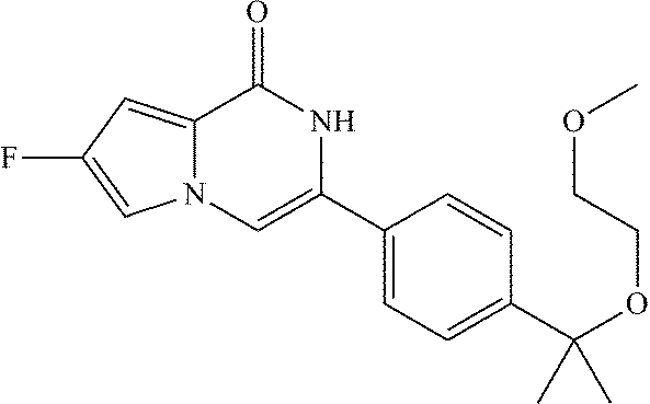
C12=CC(F)=CN1C=C(C1=CC=C(C(OCCOC)(C)C)C=C1)NC2=O
